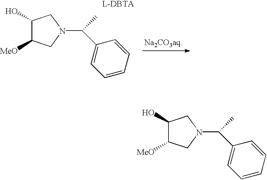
C1([MeO])CN(C(C)C2=CC=CC=C2)CC1O.[Na2CO3aq].C1([MeO])CN(C(C)C2=CC=CC=C2)CC1O
